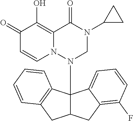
C1(=O)C=CN2C(=C1O)C(=O)N(C1CC1)CN2C12C(CC3=C(F)C=CC=C13)CC1=C2C=CC=C1
